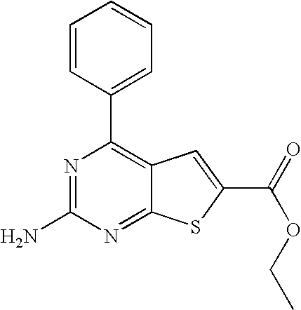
N1=C(N)N=C2C(=C1C1=CC=CC=C1)C=C(C(=O)OCC)S2
